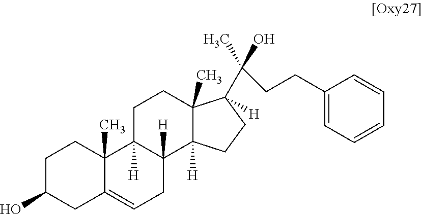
C1C(O)CC2=CCC3([H])C([H])(C2(C)C1)CCC1(C)C3([H])CCC1(C(CCC1=CC=CC=C1)(C)O)[H]
